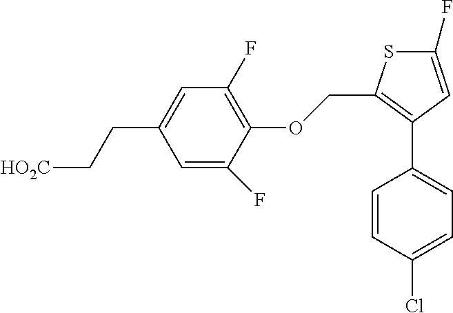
S1C(F)=CC(C2=CC=C(Cl)C=C2)=C1COC1=C(F)C=C(CC[HO2C])C=C1F
